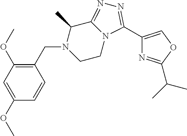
C1(C)C2=NN=C(C3=COC(C(C)C)=N3)N2CCN1CC1=C(OC)C=C(OC)C=C1
